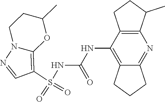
S(NC(NC1=C2C(=NC3=C1CCC3C)CCC2)=O)(C1=C2N(N=C1)CCC(C)O2)(=O)=O
